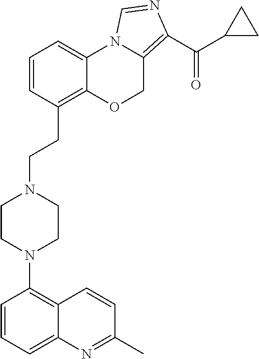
C1=CC(CCN2CCN(C3=C4C(=CC=C3)N=C(C)C=C4)CC2)=C2C(=C1)N1C(=C(C(C3CC3)=O)N=C1)CO2
